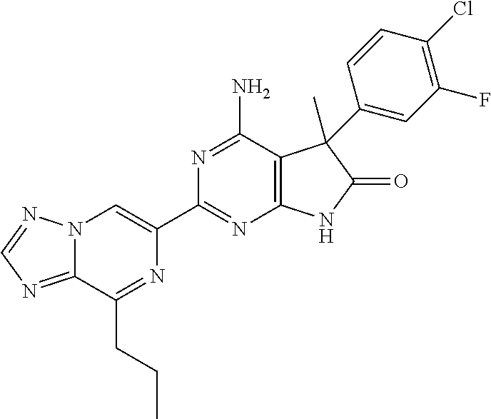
C12=NC=NN1C=C(C1=NC3=C(C(N)=N1)C(C)(C1=CC(F)=C(Cl)C=C1)C(=O)N3)N=C2CCC
